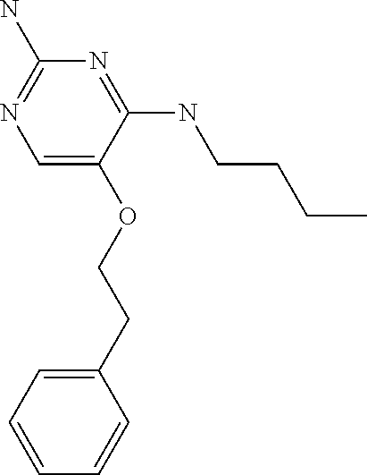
C1=C(OCCC2=CC=CC=C2)C(NCCCC)=NC(N)=N1
